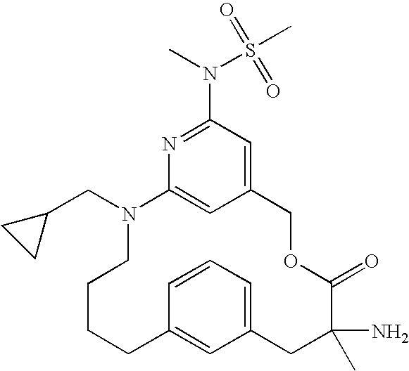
C1(CN2C3=CC(=CC(N(S(C)(=O)=O)C)=N3)COC(=O)C(N)(C)CC3=CC=CC(=C3)CCCC2)CC1
